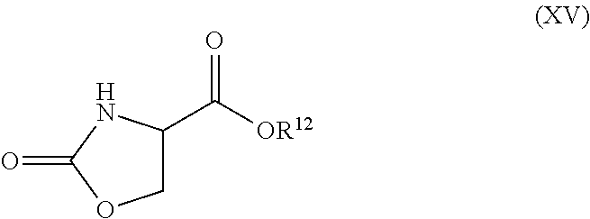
C1C(C([OR12])=O)NC(=O)O1
